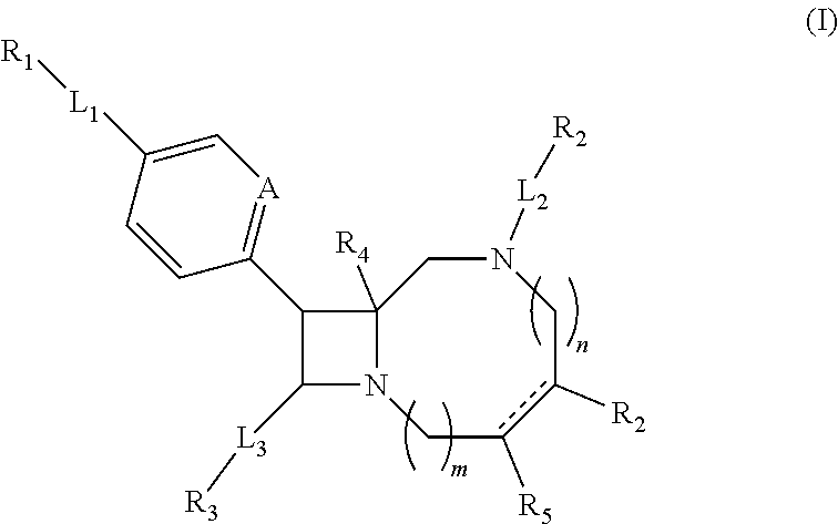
C1c([R5])c([R2])CN([L2][R2])CC2([R4])N1C([L3][R3])C2C1=[A]C=C([L1][R1])C=C1
